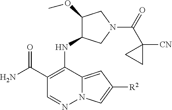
C1(C(N)=O)=C(NC2C(OC)CN(C(=O)C3([CN])CC3)C2)C2=CC([R2])=CN2N=C1
